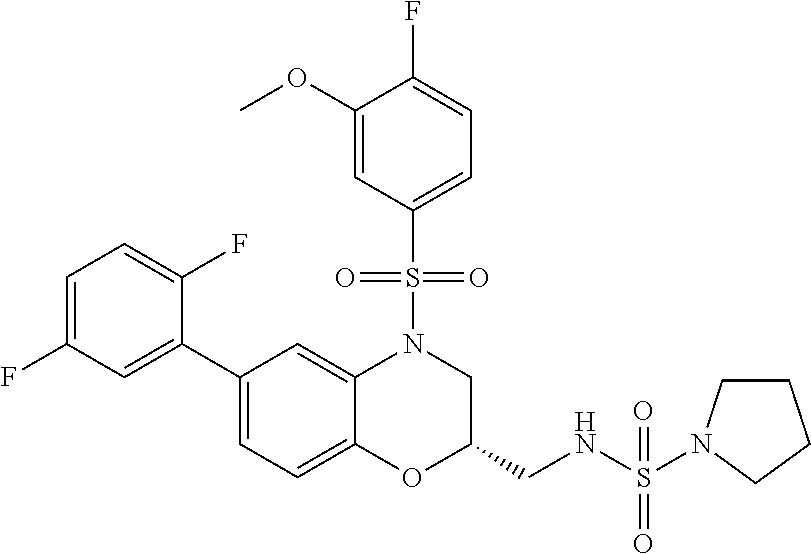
C1(C2=CC(F)=CC=C2F)=CC=C2C(=C1)N(S(C1=CC=C(F)C(OC)=C1)(=O)=O)CC(CNS(=O)(=O)N1CCCC1)O2
